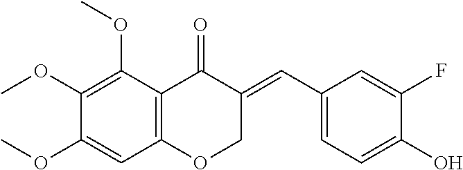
C12=C(C(OC)=C(OC)C(OC)=C1)C(=O)C(=CC1=CC=C(O)C(F)=C1)CO2
